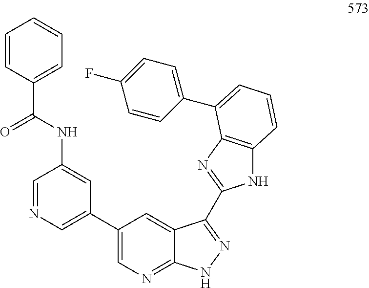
C1=NC=C(C2=CN=C3C(=C2)C(C2=NC4=C(N2)C=CC=C4C2=CC=C(F)C=C2)=NN3)C=C1NC(C1=CC=CC=C1)=O
